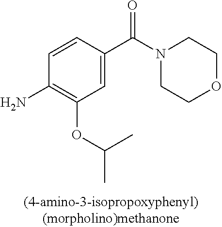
C1=C(C(=O)N2CCOCC2)C=CC(N)=C1OC(C)C
